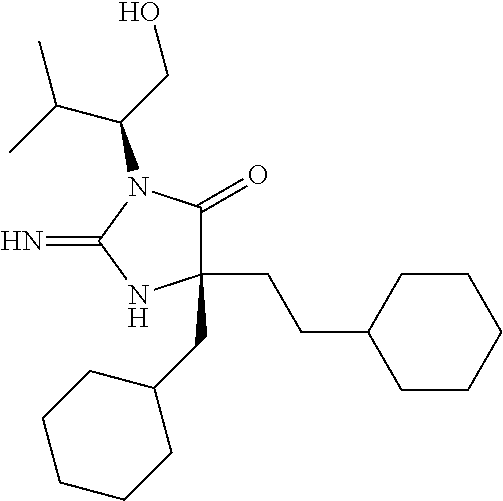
C1(CCC2CCCCC2)(CC2CCCCC2)C(=O)N(C(CO)C(C)C)C(=N)N1
